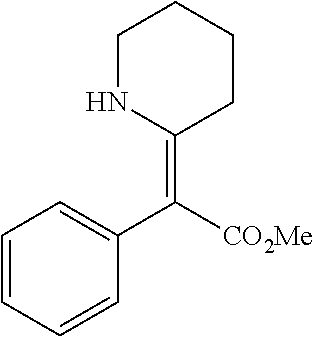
C1(=C([CO2Me])C2=CC=CC=C2)CCCCN1
